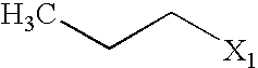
CCC[X1]
